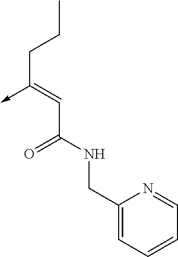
C(C(NCC1=CC=CC=N1)=O)=C(CCC)->C
